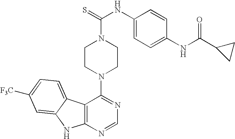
C12=C(N=CN=C1N1CCN(C(=S)NC3=CC=C(NC(C4CC4)=O)C=C3)CC1)NC1=CC([F3C])=CC=C21
